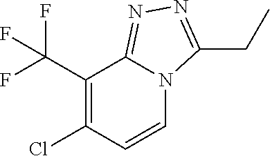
C1(C(F)(F)F)=C(Cl)C=CN2C1=NN=C2CC
